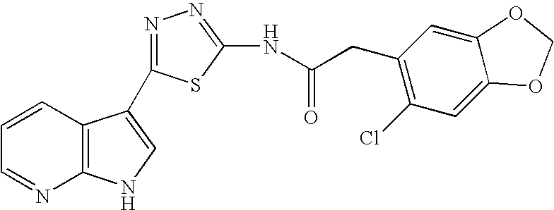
C1=CC2=C(N=C1)NC=C2C1=NN=C(NC(CC2=C(Cl)C=C3C(=C2)OCO3)=O)S1
